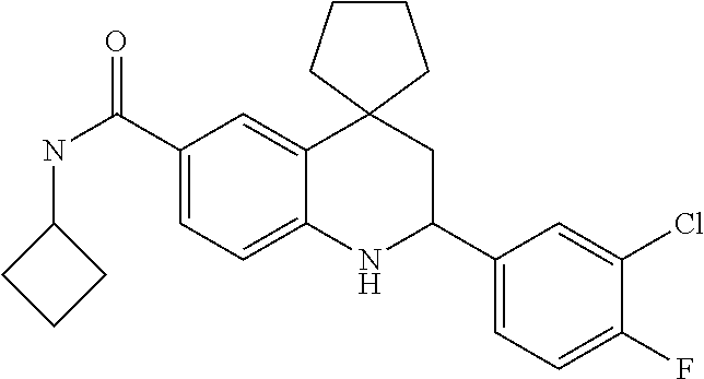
C1(C(NC2CCC2)=O)=CC=C2C(=C1)C1(CC(C3=CC=C(F)C(Cl)=C3)N2)CCCC1
